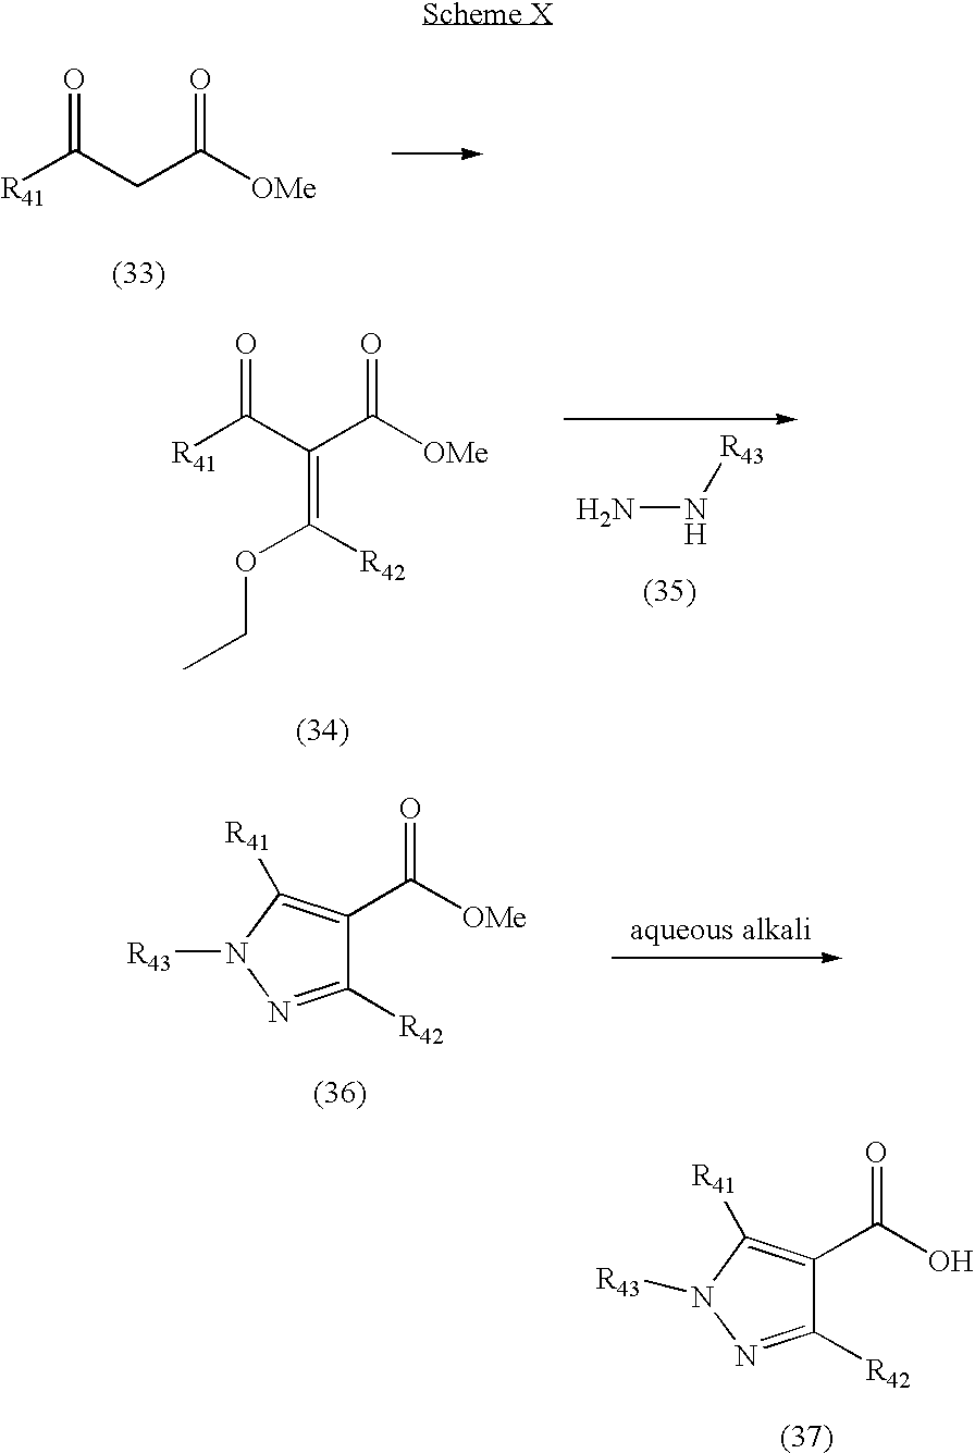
[R41]C(CC([OMe])=O)=O.[R41]C(C(C([OMe])=O)=C([R42])OCC)=O.NN[R43].C1([R42])=NN([R43])C([R41])=C1C([OMe])=O.C1([R42])=NN([R43])C([R41])=C1C(O)=O
